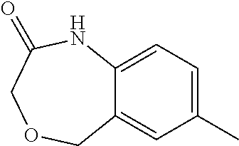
C12=CC(C)=CC=C1NC(=O)COC2
